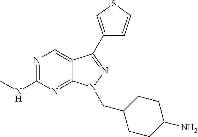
N1=C(NC)N=C2C(=C1)C(C1=CSC=C1)=NN2CC1CCC(N)CC1
